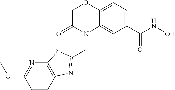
C1C(=O)N(CC2=NC3=C(S2)N=C(OC)C=C3)C2=CC(C(NO)=O)=CC=C2O1
